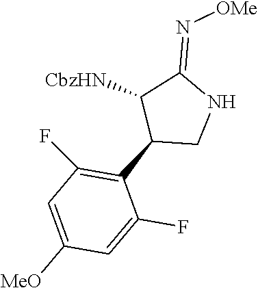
C1(C2CNC(=N[OMe])C2[CbzHN])=C(F)C=C([MeO])C=C1F
